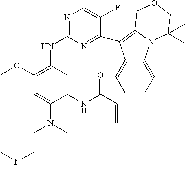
N1=C(NC2=C(OC)C=C(N(C)CCN(C)C)C(NC(C=C)=O)=C2)N=C(C2=C3N(C4=CC=CC=C42)C(C)(C)COC3)C(F)=C1
